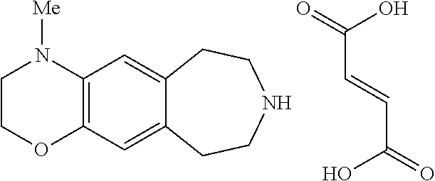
C1COC2=C(N1[Me])C=C1C(=C2)CCNCC1.C(C=CC(O)=O)(O)=O
